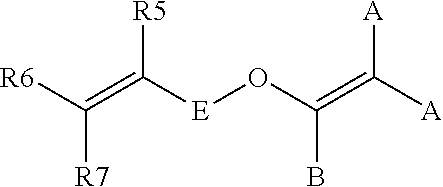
[R6]C(=C([E]OC(=C([A])[A])B)[R5])[R7]
